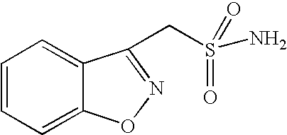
C1=CC=C2C(=C1)C(CS(=O)(N)=O)=NO2
